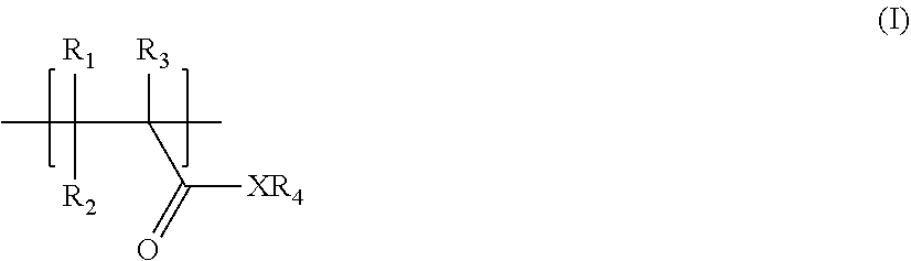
CC([R1])([R2])C([R3])(C([XR4])=O)C
